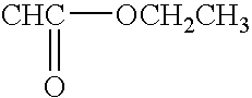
[CHC]([OCH2CH3])=O
